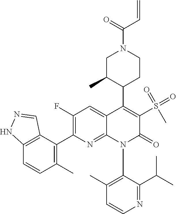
C12=C(C(C3=C(F)C=C4C(=N3)N(C3=C(C)C=CN=C3C(C)C)C(=O)C(S(C)(=O)=O)=C4C3CCN(C(=O)C=C)CC3C)=C(C)C=C1)C=NN2
